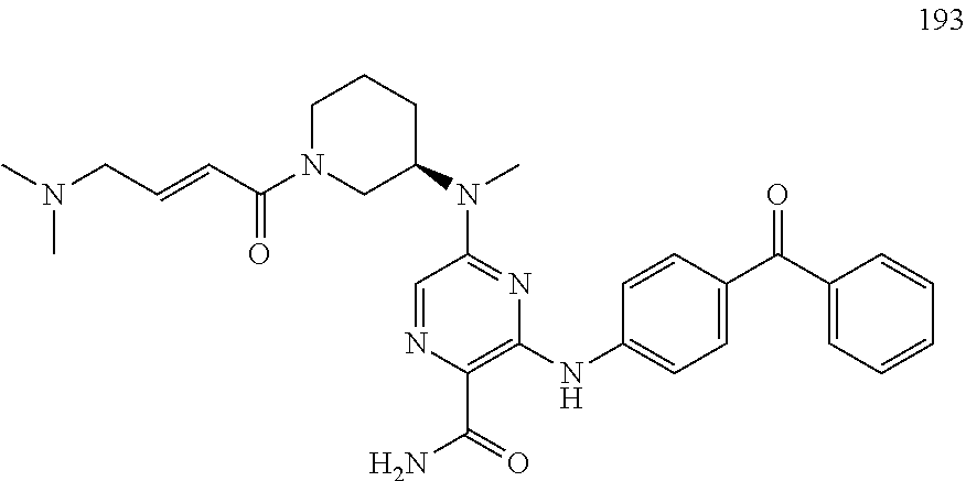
C1=CC(C(C2=CC=CC=C2)=O)=CC=C1NC1=C(C(N)=O)N=CC(N(C2CCCN(C(C=CCN(C)C)=O)C2)C)=N1
